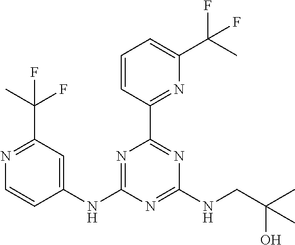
C1(NC2=NC(C3=NC(C(C)(F)F)=CC=C3)=NC(NCC(O)(C)C)=N2)=CC(C(F)(C)F)=NC=C1
